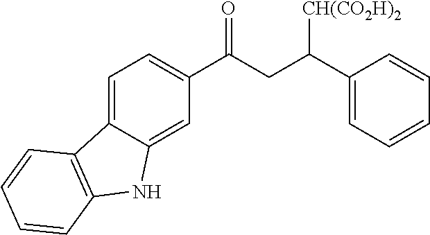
C1(C(CC(C2=CC=C3C(=C2)NC2=C3C=CC=C2)=O)[CH(CO2H)2])=CC=CC=C1
